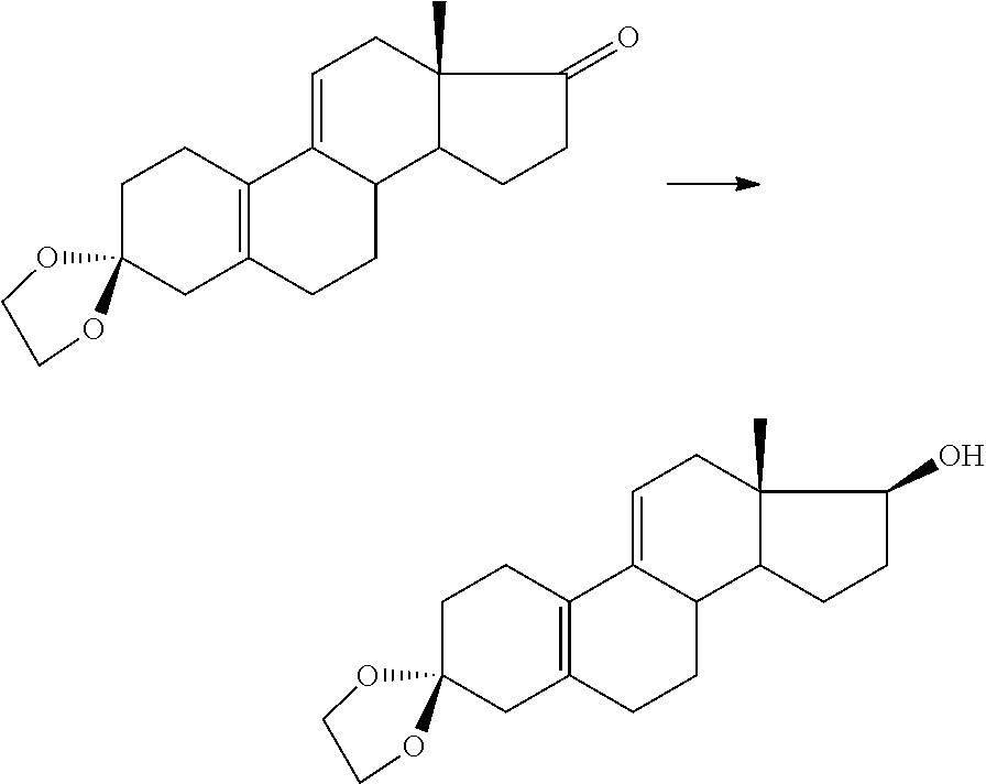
C1C2(CC3=C(C1)C1=CCC4(C)C(C1CC3)CCC4=O)OCCO2.C1C2(CC3=C(C1)C1=CCC4(C)C(C1CC3)CCC4O)OCCO2
